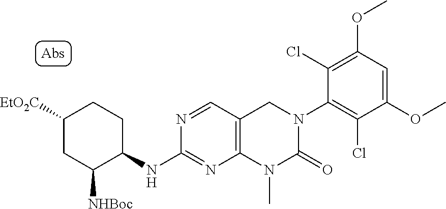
C1(NC2C([NHBoc])CC([EtO2C])CC2)=NC2=C(C=N1)CN(C1=C(Cl)C(OC)=CC(OC)=C1Cl)C(=O)N2C
